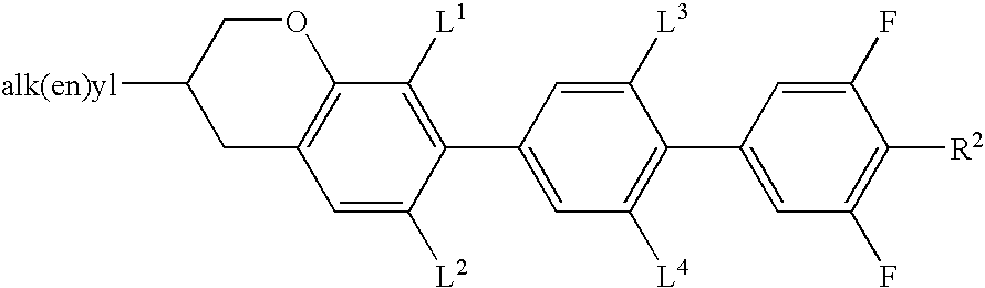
C1(C2=CC([L4])=C(C3=CC(F)=C([R2])C(F)=C3)C([L3])=C2)=C([L1])C2=C(C=C1[L2])CC([alk(en)yl])CO2
